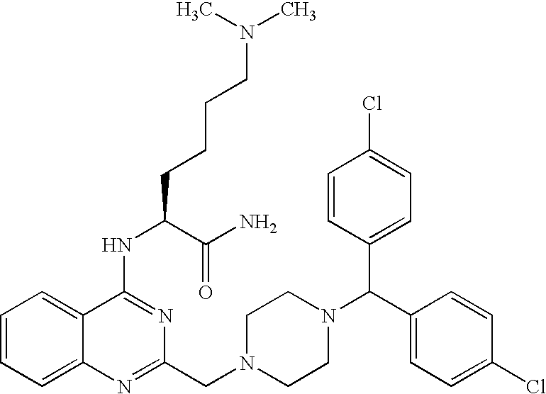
C1(NC(C(=O)N)CCCCN(C)C)=NC(CN2CCN(C(C3=CC=C(Cl)C=C3)C3=CC=C(Cl)C=C3)CC2)=NC2=CC=CC=C12
